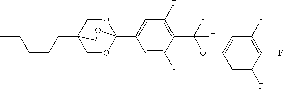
C(CCCC)C12COC(C3=CC(F)=C(C(OC4=CC(F)=C(F)C(F)=C4)(F)F)C(F)=C3)(OC1)OC2
